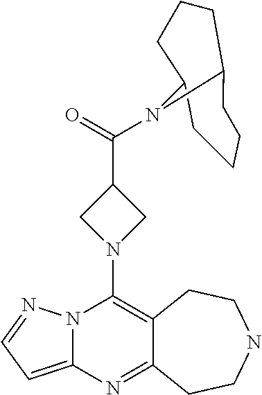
C12CCCC(CCCC1)N2C(C1CN(C2=C3C(=NC4=CC=NN42)CCNCC3)C1)=O
